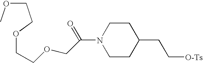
C(OC)COCCOCC(N1CCC(CC[O-Ts])CC1)=O
